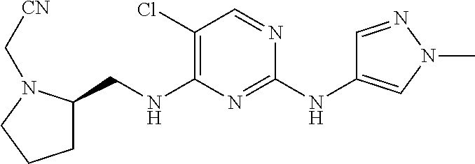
C1C(CNC2=C(Cl)C=NC(NC3=CN(C)N=C3)=N2)N(C[CN])CC1
